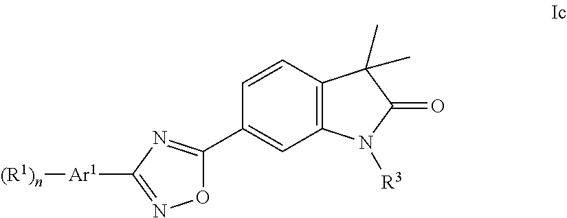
N1=C([Ar1][(R1)n])N=C(C2=CC3=C(C=C2)C(C)(C)C(=O)N3[R3])O1
